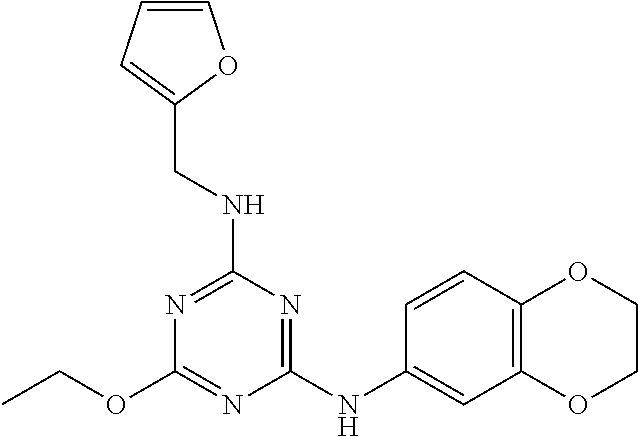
C(OC1=NC(NC2=CC3=C(C=C2)OCCO3)=NC(NCC2=CC=CO2)=N1)C
